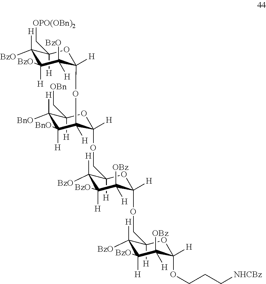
C1([BzO])([H])C([H])(C[OPO(OBn)2])OC([H])(OC2([H])C([H])(OCC3([H])C([BzO])([H])C([H])([BzO])C([H])([OBz])C([H])(OCC4([H])C([BzO])([H])C([H])([BzO])C([H])([OBz])C([H])(OCCC[NHCBz])O4)O3)OC([H])(C[OBn])C([BnO])([H])C2([H])[BnO])C([H])([BzO])C1([H])[BzO]
